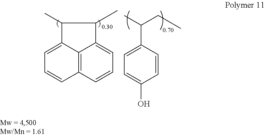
C1(C)C2=CC=CC3=C2C(=CC=C3)C1C.CC(CC)C1=CC=C(O)C=C1
